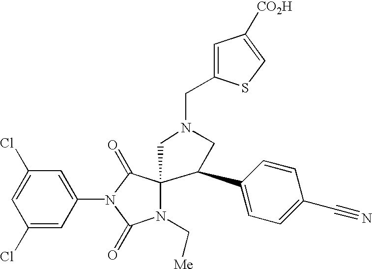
C1=C(Cl)C=C(N2C(=O)C3(N(C[Me])C2=O)CN(CC2=CC([CO2H])=CS2)CC3C2=CC=C(C#N)C=C2)C=C1Cl
